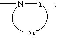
CN[Y]
